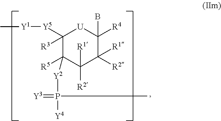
C1([Y5][Y1]C)([R3])C([R5])([Y2]P(=[Y3])([Y4])C)C([R1])([R2])C([R1])([R2])C([R4])(B)[U]1
